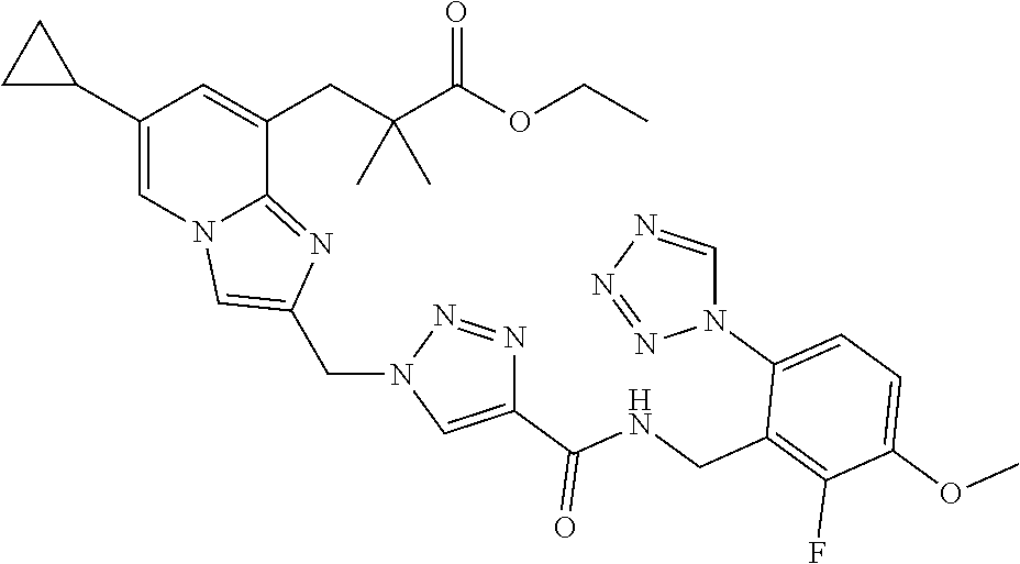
C1(C2CC2)=CN2C(=NC(CN3C=C(C(=O)NCC4=C(F)C(OC)=CC=C4N4C=NN=N4)N=N3)=C2)C(CC(C(OCC)=O)(C)C)=C1
